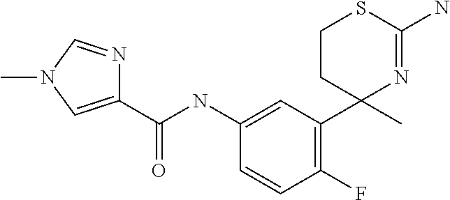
C1(NC(C2=CN(C)C=N2)=O)=CC(C2(C)N=C(N)SCC2)=C(F)C=C1
